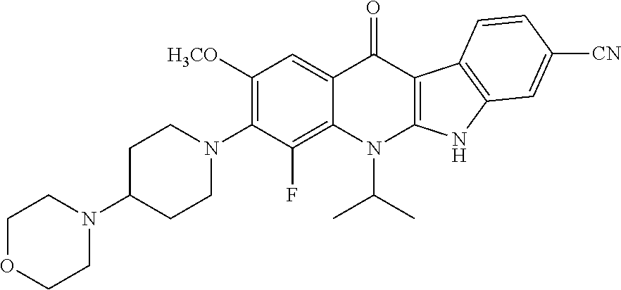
C1([H3CO])=C(N2CCC(N3CCOCC3)CC2)C(F)=C2C(=C1)C(=O)C1=C(N2C(C)C)NC2=C1C=CC([CN])=C2
